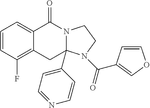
C1=CC(F)=C2C(=C1)C(=O)N1CCN(C(=O)C3=COC=C3)C1(C1=CC=NC=C1)C2
